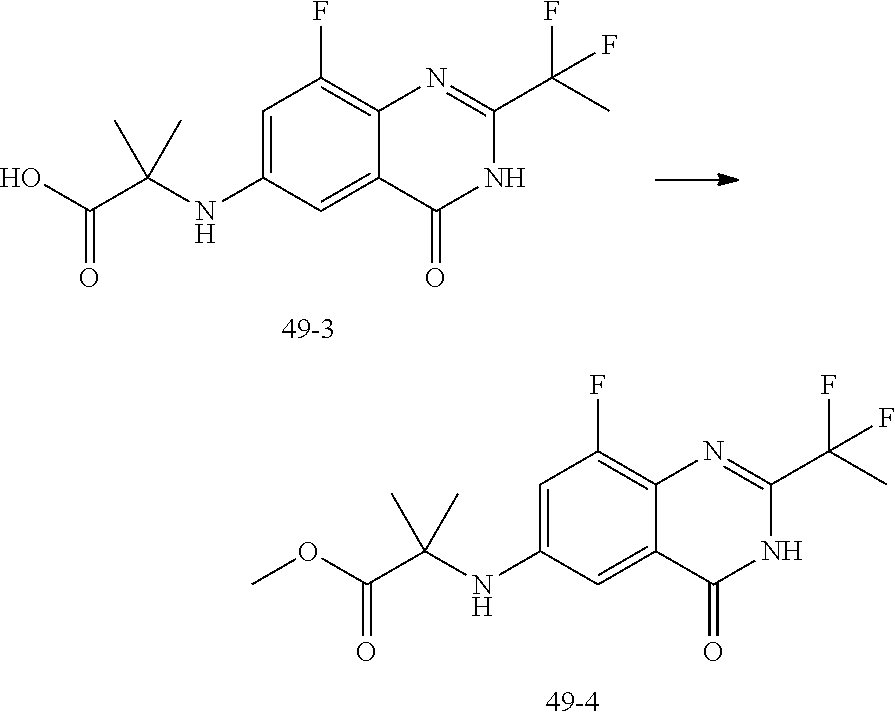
C1=C(NC(C(OC)=O)(C)C)C=C2C(=C1F)N=C(C(F)(C)F)NC2=O.C1=C(NC(C(O)=O)(C)C)C=C2C(=C1F)N=C(C(F)(C)F)NC2=O
